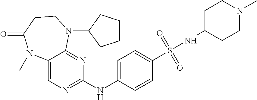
C12=CN=C(NC3=CC=C(S(NC4CCN(C)CC4)(=O)=O)C=C3)N=C1N(C1CCCC1)CCC(=O)N2C
